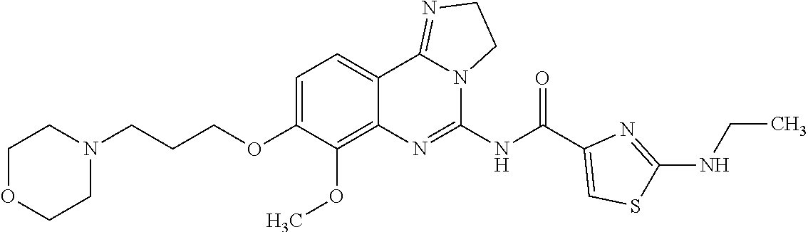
C(COC1=CC=C2C(=C1OC)N=C(NC(C1=CSC(NCC)=N1)=O)N1C2=NCC1)CN1CCOCC1
